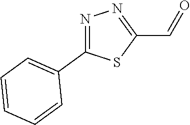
N1=C(C2=CC=CC=C2)SC(C=O)=N1
